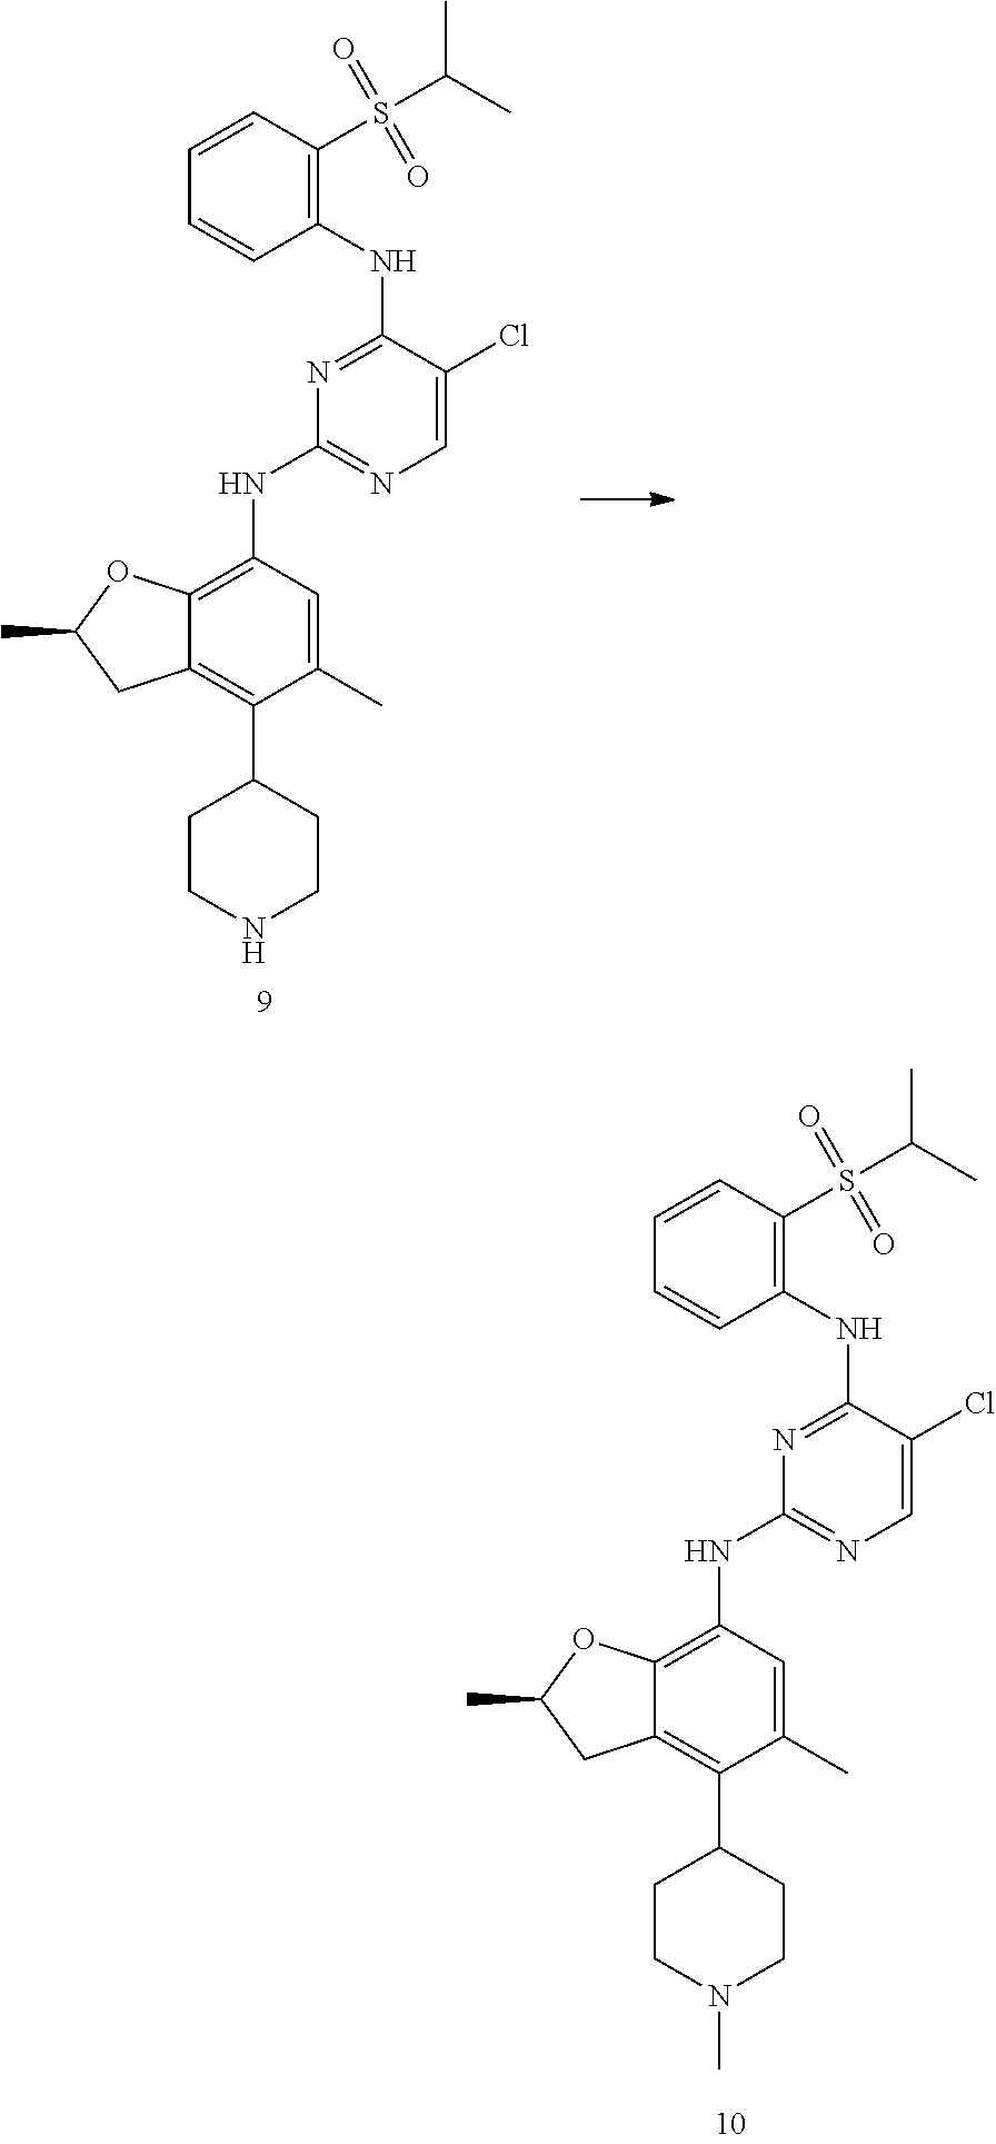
C1=C(C)C(C2CCNCC2)=C2C(=C1NC1=NC=C(Cl)C(NC3=C(S(C(C)C)(=O)=O)C=CC=C3)=N1)OC(C)C2.C1=C(C)C(C2CCN(C)CC2)=C2C(=C1NC1=NC=C(Cl)C(NC3=C(S(C(C)C)(=O)=O)C=CC=C3)=N1)OC(C)C2
